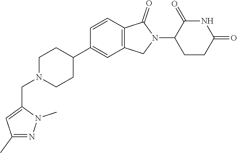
C1N(CC2=CC(C)=NN2C)CCC(C2=CC3=C(C=C2)C(=O)N(C2CCC(=O)NC2=O)C3)C1
